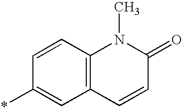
C1=CC2=C(C=C1*)C=CC(=O)N2C
